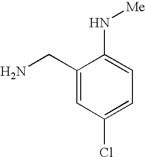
C1(CN)=CC(Cl)=CC=C1N[Me]
